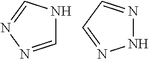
C1=NN=CN1.N1N=CC=N1
